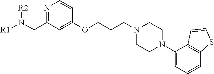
[R2]N(CC1=NC=CC(OCCCN2CCN(C3=CC=CC4=C3C=CS4)CC2)=C1)[R1]
